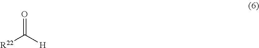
O=C([H])[R22]
